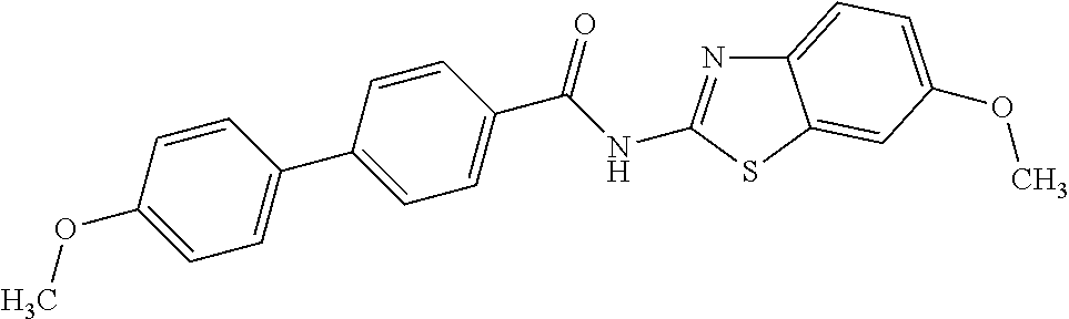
C1=CC(C(NC2=NC3=CC=C(OC)C=C3S2)=O)=CC=C1C1=CC=C(OC)C=C1
